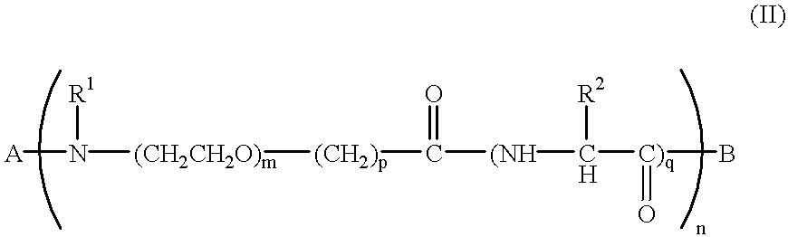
[A]N([(CH2CH2O)m][(CH2)p]C([(NH]C([C)q](B)=O)[R2])=O)[R1]
